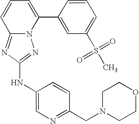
N12C(=NC(NC3=CN=C(CN4CCOCC4)C=C3)=N1)C=CC=C2C1=CC(S(C)(=O)=O)=CC=C1
